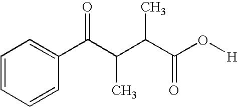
C1=CC=CC(C(C(C(C(O[H])=O)C)C)=O)=C1
